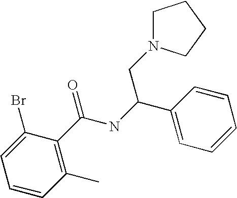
C1N(CC(C2=CC=CC=C2)NC(=O)C2=C(C)C=CC=C2Br)CCC1
